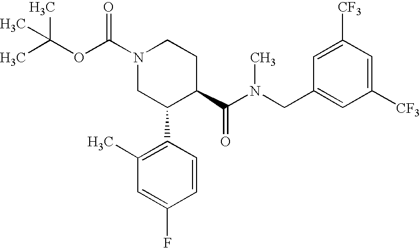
N1(C(OC(C)(C)C)=O)CC(C2=C(C)C=C(F)C=C2)C(C(N(CC2=CC([CF3])=CC([CF3])=C2)C)=O)CC1
